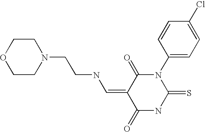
C1N(CCNC=C2C(=O)N(C3=CC=C(Cl)C=C3)C(=S)NC2=O)CCOC1
